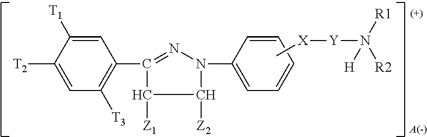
C1([Z2])N(C2=CC=CC=C2)N=C(C2=C([T3])C=C([T2])C([T1])=C2)C1[Z1].C[X][Y]N([R1])([R2])[H]
